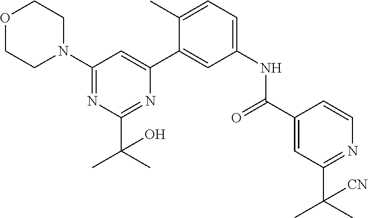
C1(N2CCOCC2)=NC(C(C)(C)O)=NC(C2=CC(NC(C3=CC(C(C)(C)[CN])=NC=C3)=O)=CC=C2C)=C1
